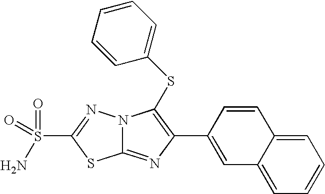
N12C(=NC(C3=CC4=CC=CC=C4C=C3)=C1SC1=CC=CC=C1)SC(S(=O)(N)=O)=N2
